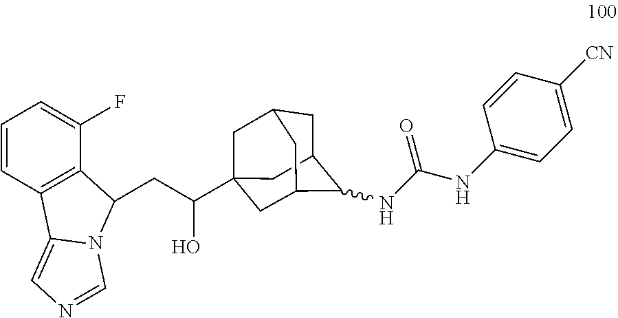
C(C(C12CC3CC(C(NC(NC4=CC=C([CN])C=C4)=O)C(C1)C3)C2)O)C1C2=C(C=CC=C2F)C2=CN=CN21
